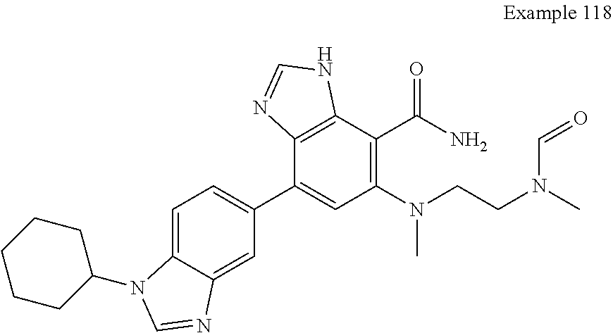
C1=C2C(=CC(C3=CC(N(CCN(C)C=O)C)=C(C(N)=O)C4=C3N=CN4)=C1)N=CN2C1CCCCC1
